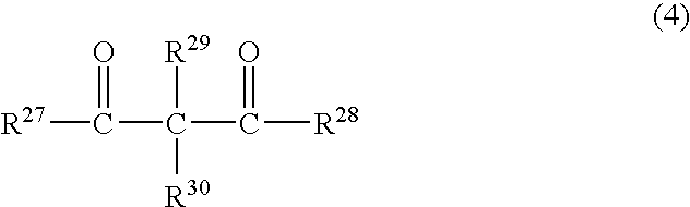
C([R27])(=O)C([R29])([R30])C(=O)[R28]
